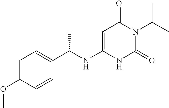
C1=C(OC)C=CC(C(NC2=CC(=O)N(C(C)C)C(=O)N2)C)=C1
